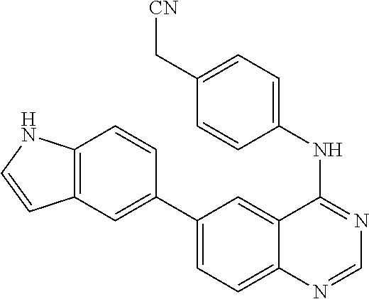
C1(NC2=NC=NC3=CC=C(C4=CC5=C(C=C4)NC=C5)C=C32)=CC=C(C[CN])C=C1
